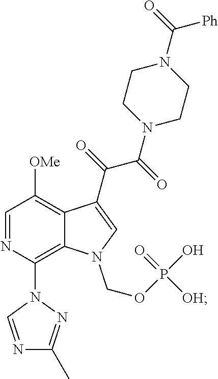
C1=NC(N2C=NC(C)=N2)=C2C(=C1[OMe])C(C(=O)C(=O)N1CCN(C(=O)[Ph])CC1)=CN2COP(O)(=O)[OH]
